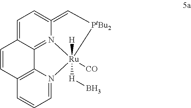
C1=CC2=C3C4=N5C(=CC=C14)=C[PtBu2][Ru]5([CO])([H])([H]B)N3=CC=C2
